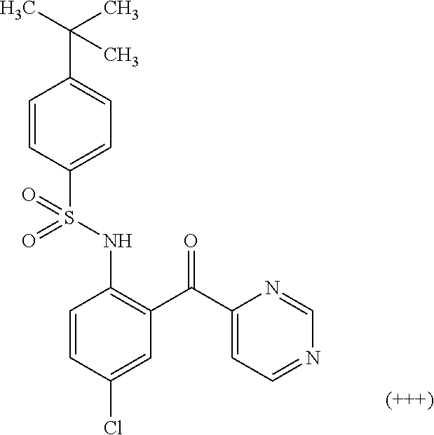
C1=CC(Cl)=CC(C(C2=CC=NC=N2)=O)=C1NS(C1=CC=C(C(C)(C)C)C=C1)(=O)=O
